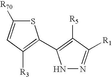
N1N=C([R1])C([R5])=C1C1=C([R3])C=C([R70])S1
